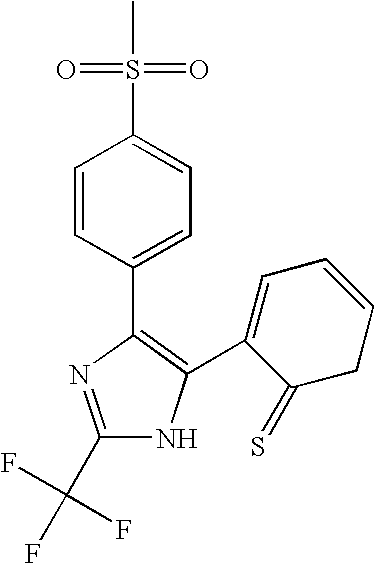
C1=CC(C2=C(C3=CC=CCC3=S)NC(C(F)(F)F)=N2)=CC=C1S(C)(=O)=O
